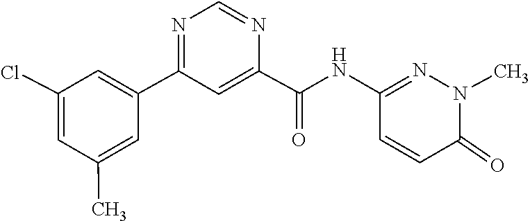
C1(C2=CC(Cl)=CC(C)=C2)=NC=NC(C(NC2=NN(C)C(=O)C=C2)=O)=C1
